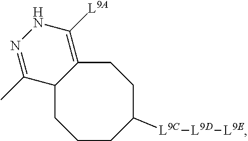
C1C2=C([L9A])NN=C(C)C2CCCC([L9C][L9D][L9E])C1
